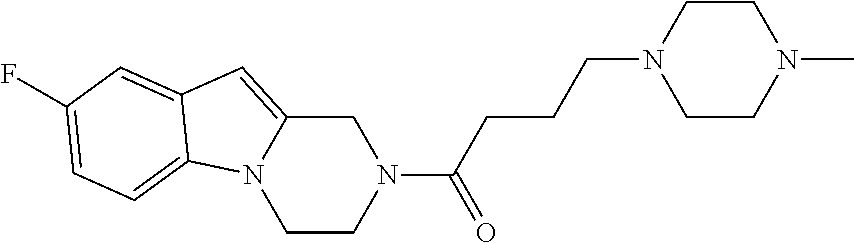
C1CN(C(CCCN2CCN(C)CC2)=O)CC2=CC3=CC(F)=CC=C3N12
